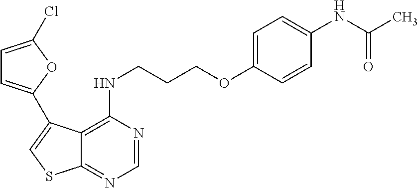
C1=NC(NCCCOC2=CC=C(NC(=O)C)C=C2)=C2C(=N1)SC=C2C1=CC=C(Cl)O1
